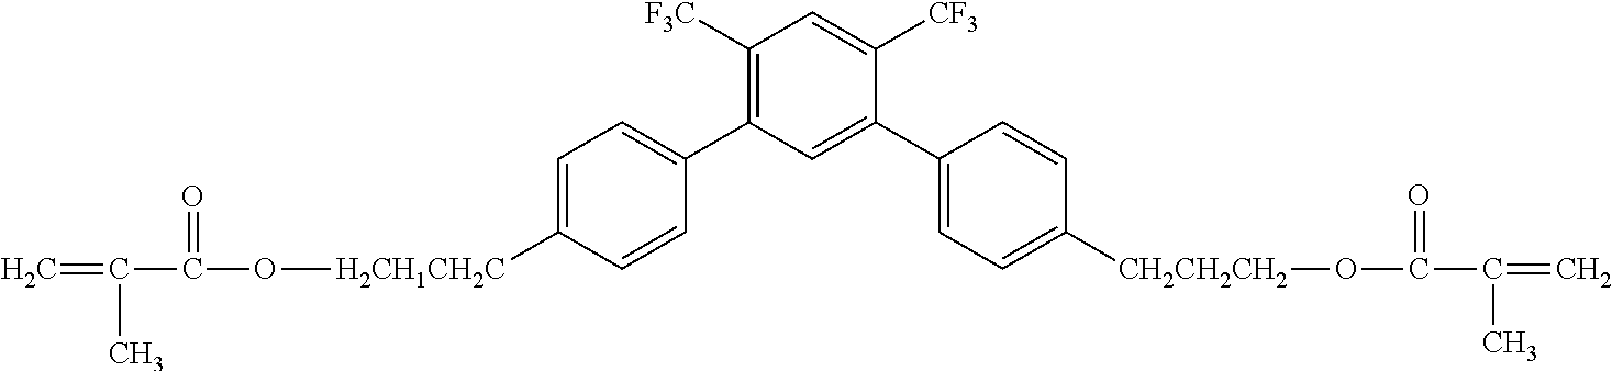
O(C(C(=C)C)=O)[CH2CH2CH2]C1=CC=C(C2=CC(C3=CC=C([H2CH1CH2C]OC(C(=C)C)=O)C=C3)=C([F3C])C=C2[CF3])C=C1
